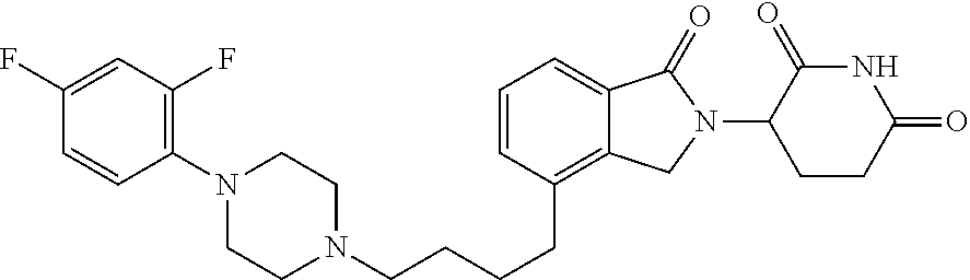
C1=CC(CCCCN2CCN(C3=C(F)C=C(F)C=C3)CC2)=C2C(=C1)C(=O)N(C1C(=O)NC(=O)CC1)C2
